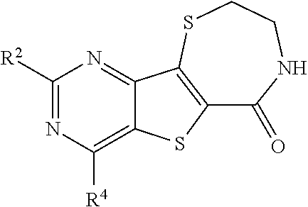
C1(=O)NCCSC2=C1SC1=C([R4])N=C([R2])N=C12
